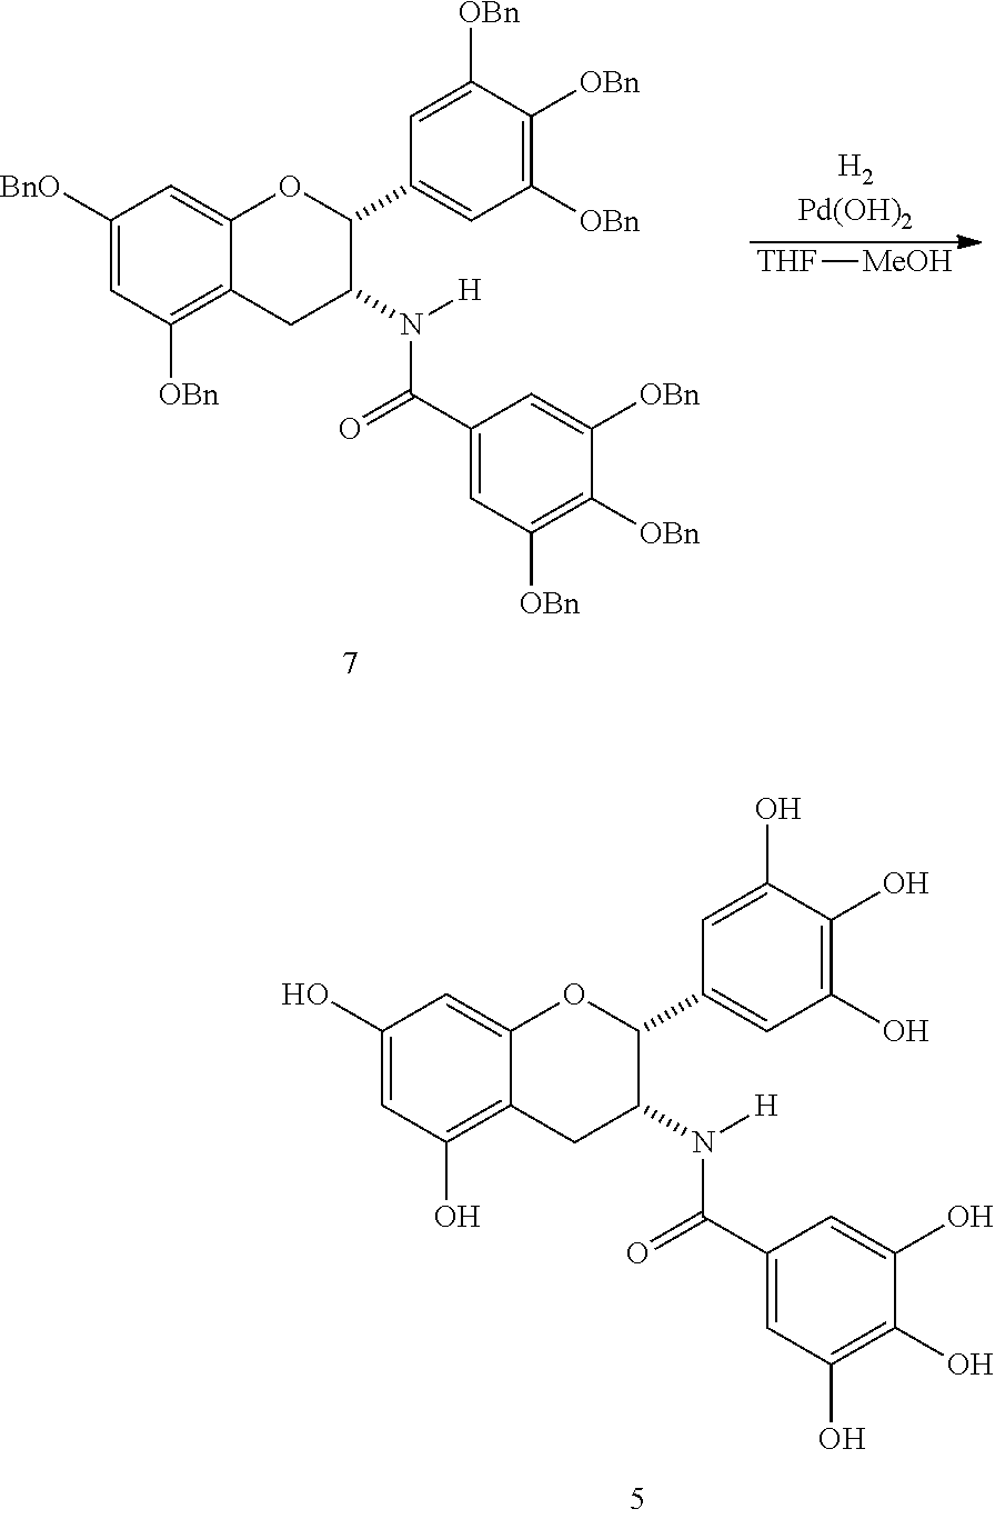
C1(C(N(C2CC3=C(O)C=C(O)C=C3OC2C2=CC(O)=C(O)C(O)=C2)[H])=O)=CC(O)=C(O)C(O)=C1.C1(C(N(C2CC3=C([OBn])C=C([BnO])C=C3OC2C2=CC([OBn])=C([OBn])C([OBn])=C2)[H])=O)=CC([OBn])=C([OBn])C([OBn])=C1.[THF][MeOH]
